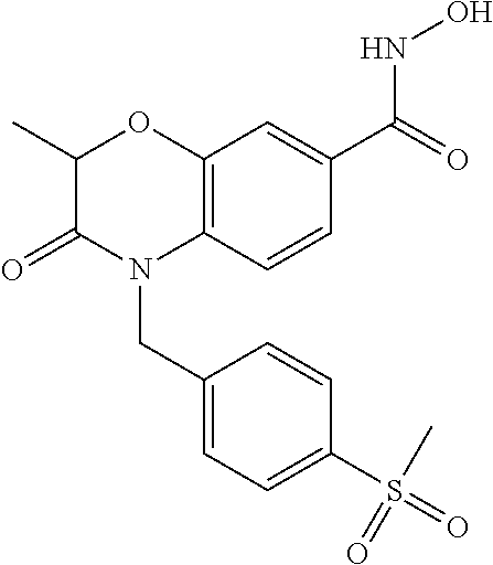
C1(C)C(=O)N(CC2=CC=C(S(=O)(C)=O)C=C2)C2=C(O1)C=C(C(=O)NO)C=C2
